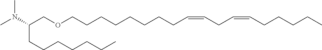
C(COCCCCCCCCC=CCC=CCCCCC)(N(C)C)CCCCCCC
